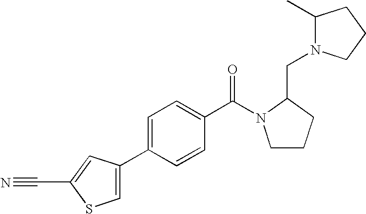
C(N1CCCC1CN1C(C)CCC1)(C1=CC=C(C2=CSC(C#N)=C2)C=C1)=O
